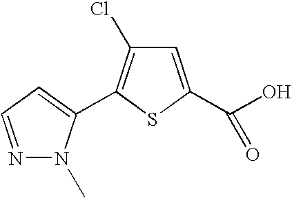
N1=CC=C(C2=C(Cl)C=C(C(O)=O)S2)N1C
